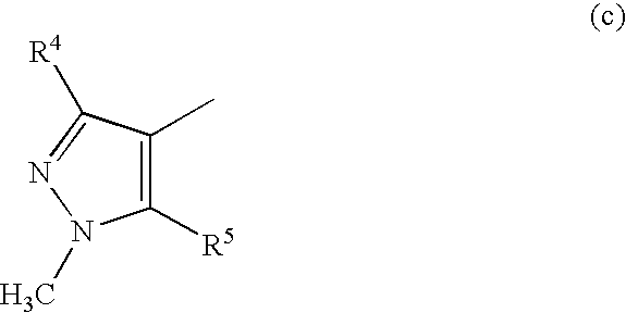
C1([R5])=C(C)C([R4])=NN1C
